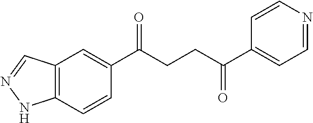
C1(C(CCC(C2=CC=NC=C2)=O)=O)=CC2=C(C=C1)NN=C2
